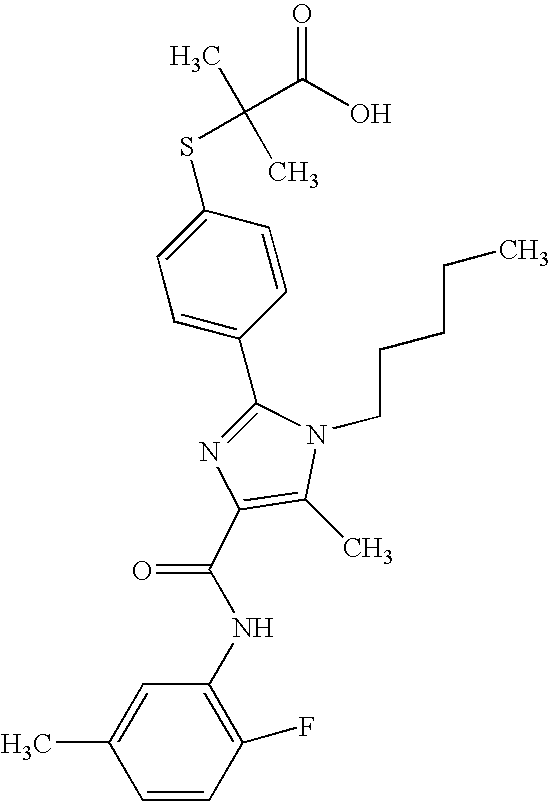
C1(C2=CC=C(SC(C)(C)C(O)=O)C=C2)=NC(C(NC2=C(F)C=CC(C)=C2)=O)=C(C)N1CCCCC
